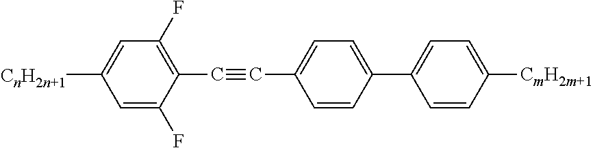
C1=C(F)C(C#CC2=CC=C(C3=CC=C([CmH2m+1])C=C3)C=C2)=C(F)C=C1[CnH2n+1]
